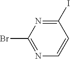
BrC1=NC=CC(I)=N1
